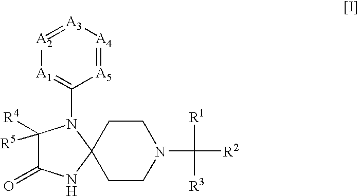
[A2]1=[A3][A4]=[A5]C(N2C([R4])([R5])C(=O)NC23CCN(C([R1])([R3])[R2])CC3)=[A1]1
